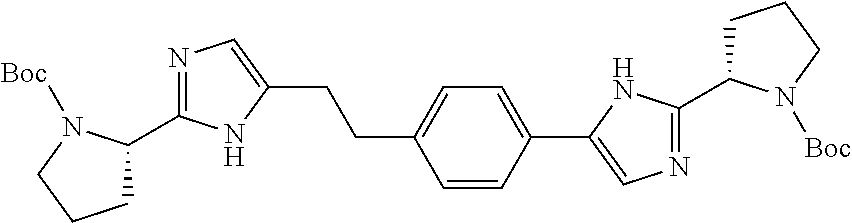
C1C(C2=NC=C(C3=CC=C(CCC4=CN=C(C5CCCN5[Boc])N4)C=C3)N2)N([Boc])CC1
